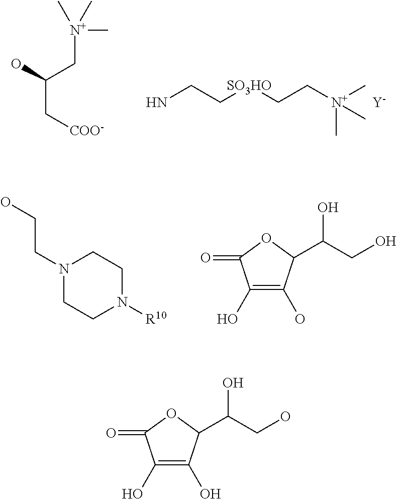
C(C(O)C[N+](C)(C)C)[COO-].NCC[SO3HO]CC[N+](C)(C)C.[Y].N1(CCO)CCN([R10])CC1.C1(O)=C(O)C(C(CO)O)OC1=O.C1(O)=C(O)C(C(CO)O)OC1=O
